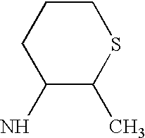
C1(N)C(C)SCCC1
